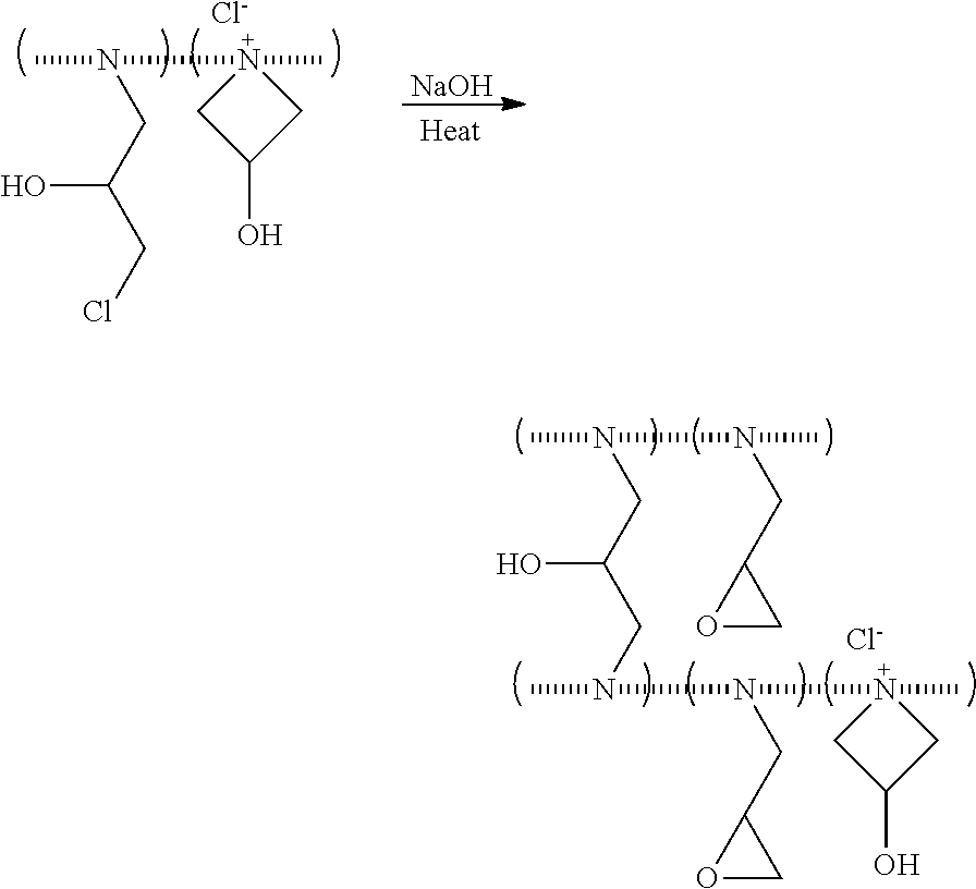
CN(N(C)CC1OC1)CC(CN(C)N(N1(C)CC(O)C1)CC1OC1)O.[Cl-].[NaOH].CN(N1(C)CC(O)C1)CC(CCl)O.[Cl-]
